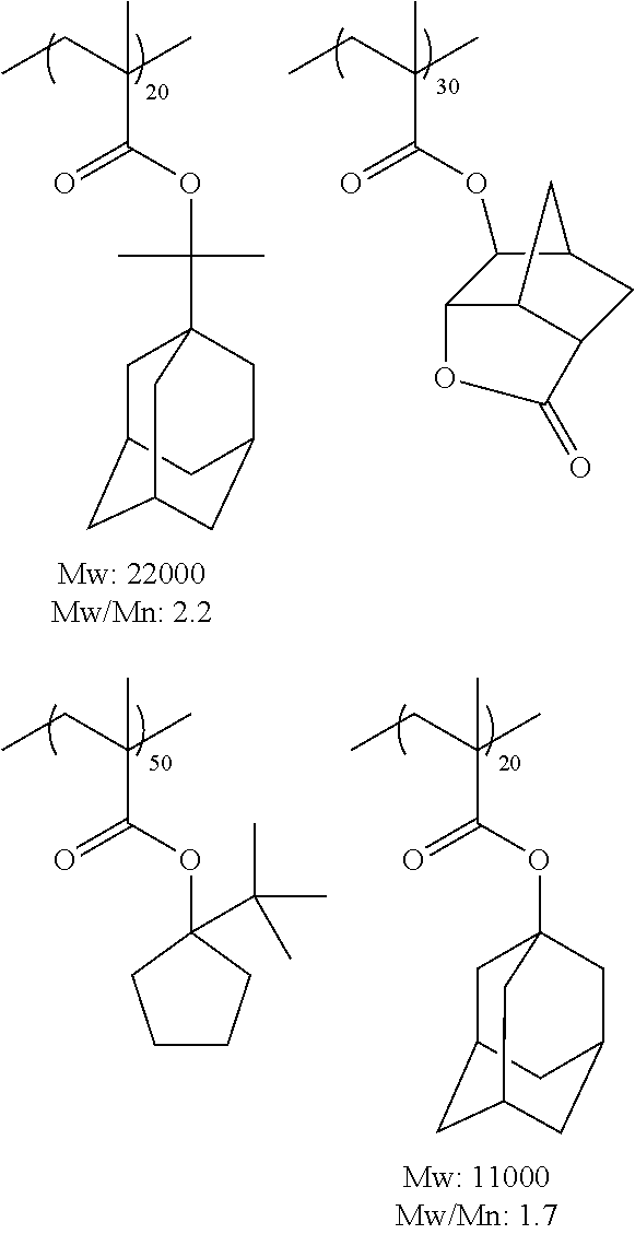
CCC(C)(C)C(=O)OC(C)(C)C12CC3CC(CC(C1)C3)C2.C1(OC(C(CC)(C)C)=O)C2C3C(CC1C3)C(=O)O2.CCC(C)(C)C(=O)OC1(C(C)(C)C)CCCC1.CCC(C)(C)C(=O)OC12CC3CC(CC(C1)C3)C2
